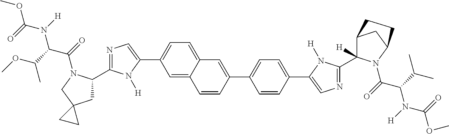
C1=C2C(=CC=C1C1=CN=C(C3CC4(CN3C(=O)C(C(OC)C)N([H])C(=O)OC)CC4)N1[H])C=C(C1=CC=C(C3=CN=C(C4([H])C5CC(N4C(=O)C(C(C)C)N([H])C(=O)OC)CC5)N3[H])C=C1)C=C2
